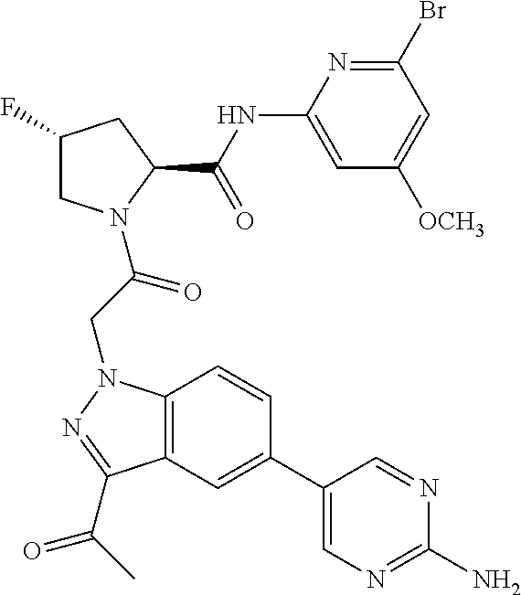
BrC1=NC(NC(C2CC(F)CN2C(CN2C3=C(C(C(C)=O)=N2)C=C(C2=CN=C(N)N=C2)C=C3)=O)=O)=CC([OCH3])=C1
